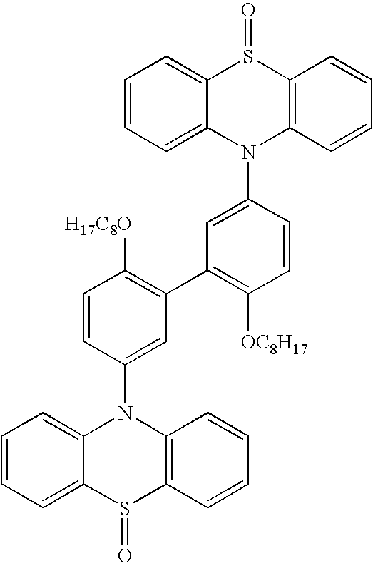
C1=CC=C2C(=C1)N(C1=CC(C3=C([OC8H17])C=CC(N4C5=C(S(=O)C6=CC=CC=C46)C=CC=C5)=C3)=C([H17C8O])C=C1)C1=C(S2=O)C=CC=C1
